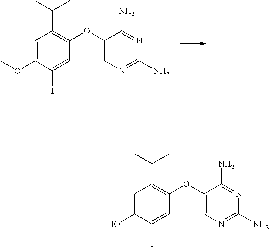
N1=C(N)C(OC2=C(C(C)C)C=C(OC)C(I)=C2)=CN=C1N.N1=C(N)C(OC2=C(C(C)C)C=C(O)C(I)=C2)=CN=C1N
